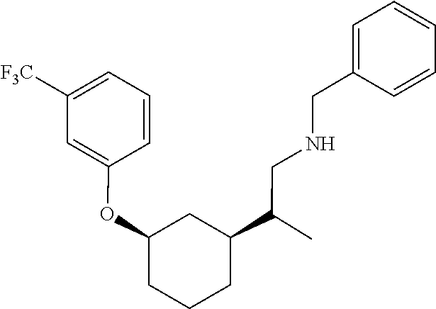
C1(CNCC(C2CC(OC3=CC([F3C])=CC=C3)CCC2)C)=CC=CC=C1
